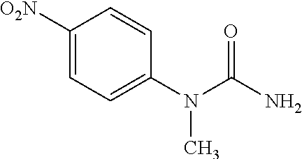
C1([O2N])=CC=C(N(C(N)=O)C)C=C1
